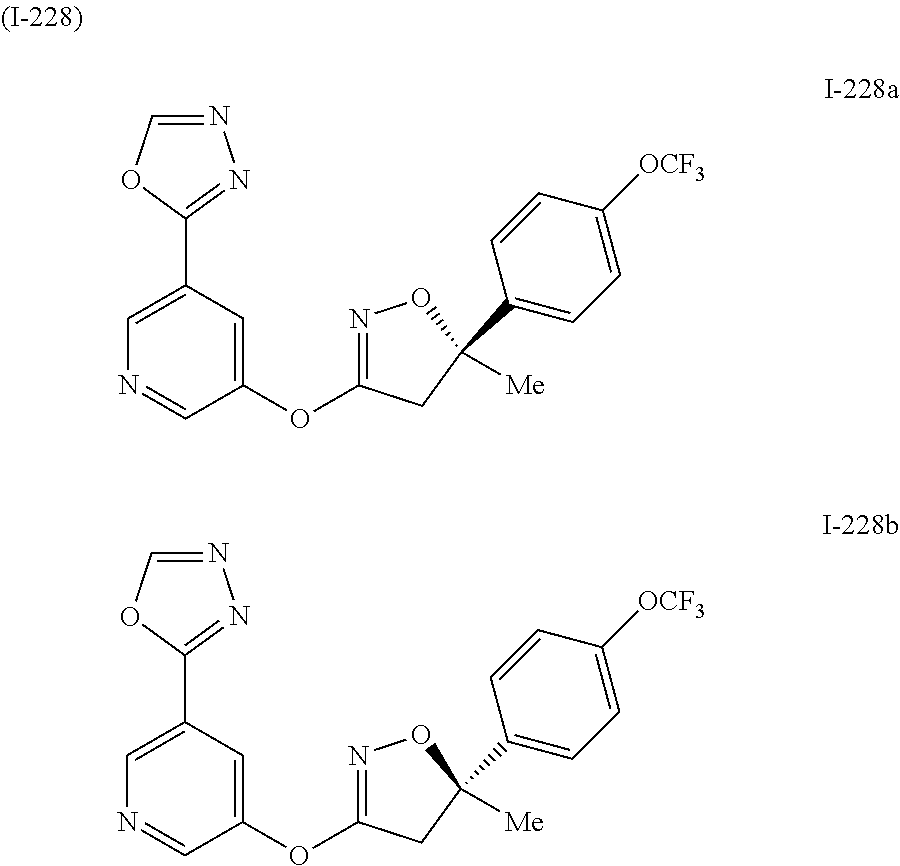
N1=CC(OC2=NOC(C3=CC=C([OCF3])C=C3)([Me])C2)=CC(C2=NN=CO2)=C1.N1=CC(OC2=NOC(C3=CC=C([OCF3])C=C3)([Me])C2)=CC(C2=NN=CO2)=C1
